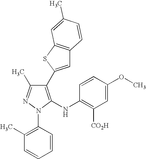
C1(C2=CC3=C(S2)C=C(C)C=C3)=C(NC2=C([CO2H])C=C(OC)C=C2)N(C2=C(C)C=CC=C2)N=C1C
